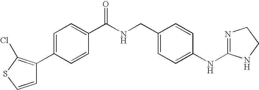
C1=C(C2=C(Cl)SC=C2)C=CC(C(NCC2=CC=C(NC3=NCCN3)C=C2)=O)=C1
